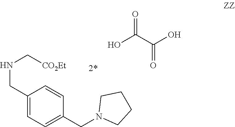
C1(CNC[CO2Et])=CC=C(CN2CCCC2)C=C1.OC(=O)C(O)=O
